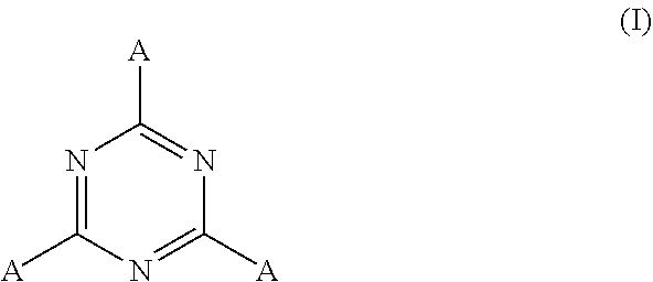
N1=C([A])N=C([A])N=C1[A]
